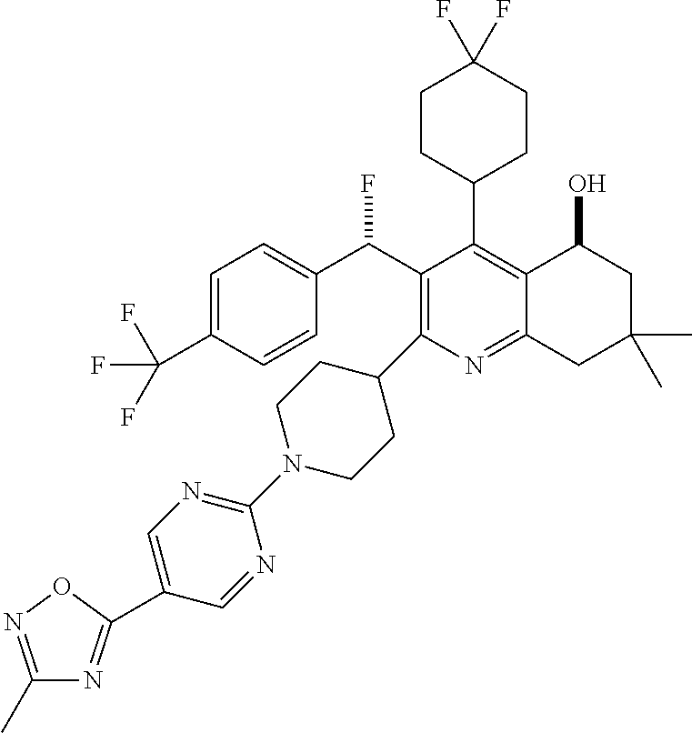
C1=C(C(F)(F)F)C=CC(C(C2=C(C3CCN(C4=NC=C(C5=NC(C)=NO5)C=N4)CC3)N=C3C(=C2C2CCC(F)(F)CC2)C(O)CC(C)(C)C3)F)=C1
